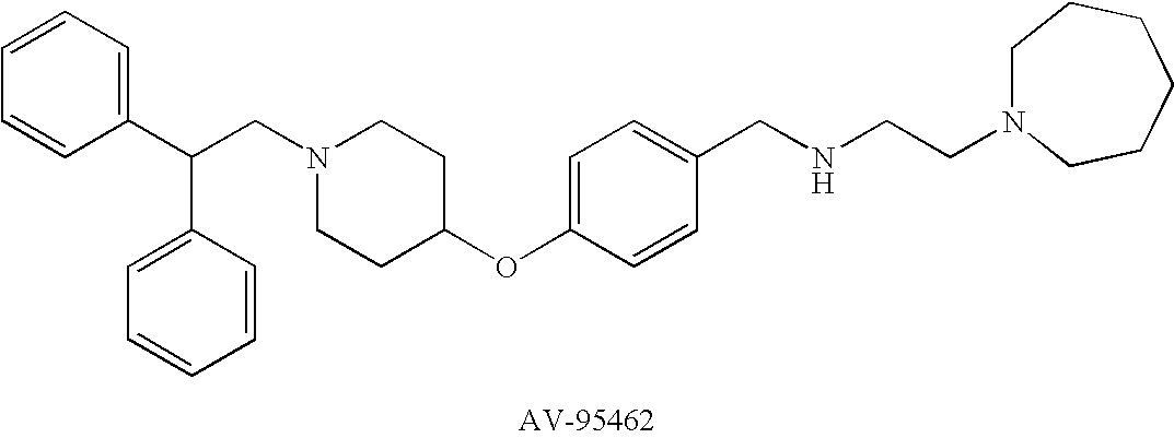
C(CN1CCC(OC2=CC=C(CNCCN3CCCCCC3)C=C2)CC1)(C1=CC=CC=C1)C1=CC=CC=C1
